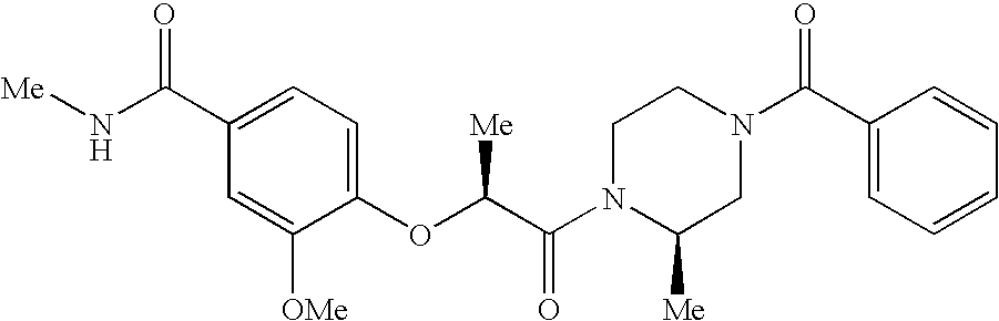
C1=C([OMe])C(OC(C(N2C([Me])CN(C(C3=CC=CC=C3)=O)CC2)=O)[Me])=CC=C1C(N[Me])=O
